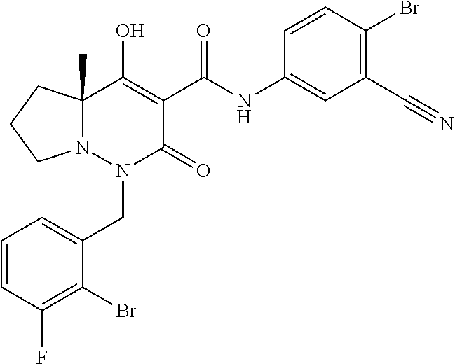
C1=CC(F)=C(Br)C(CN2C(=O)C(C(=O)NC3=CC(C#N)=C(Br)C=C3)=C(O)C3(C)N2CCC3)=C1
